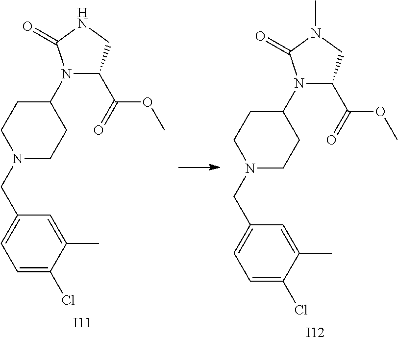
N1(CC2=CC=C(Cl)C(C)=C2)CCC(N2C(C(OC)=O)CN(C)C2=O)CC1.[I12].N1(CC2=CC=C(Cl)C(C)=C2)CCC(N2C(C(OC)=O)CNC2=O)CC1.[I11]
